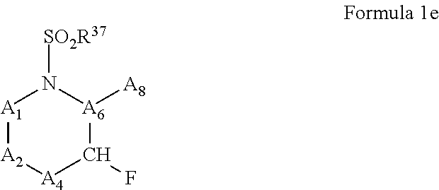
[A1]1[A2][A4]C(F)[A6]([A8])N1[SO2R37]
